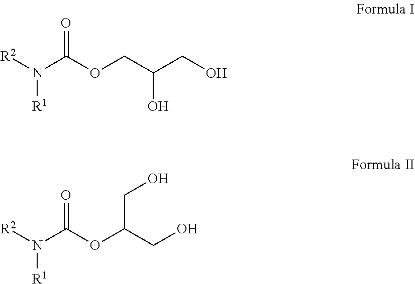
N([R1])([R2])C(OCC(CO)O)=O.N([R1])([R2])C(OC(CO)CO)=O
